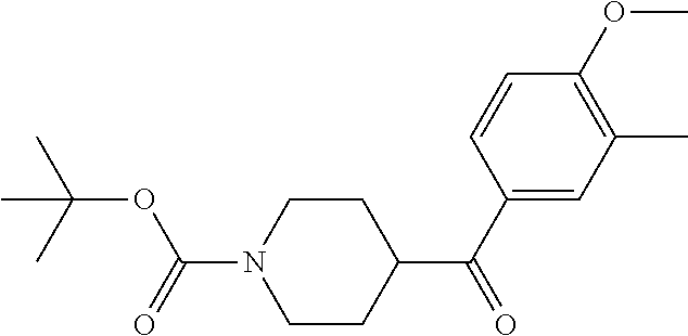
C1(C(=O)C2CCN(C(=O)OC(C)(C)C)CC2)=CC(C)=C(OC)C=C1
